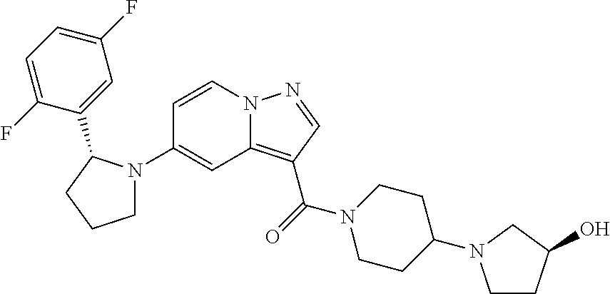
C1N(C2=CC3=C(C(N4CCC(N5CCC(O)C5)CC4)=O)C=NN3C=C2)C(C2=CC(F)=CC=C2F)CC1
